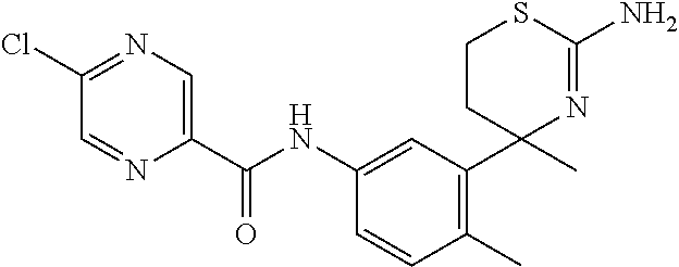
C1(Cl)=NC=C(C(NC2=CC(C3(C)N=C(N)SCC3)=C(C)C=C2)=O)N=C1
